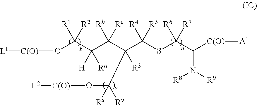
O(C(C(C(C(C(SC(C([C(O)][A1])N([R9])[R8])([R6])[R7])([R4])[R5])(C(O[C(O)][L2])([Rx])[Ry])[R3])([Rb])[Rc])([H])[Ra])([R1])[R2])[C(O)][L1]
